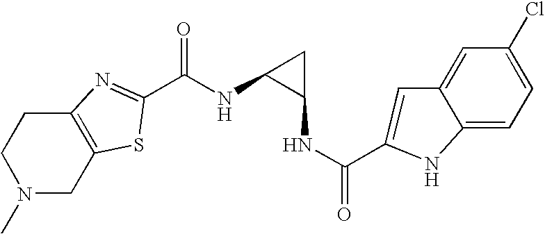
N1(C)CC2=C(CC1)N=C(C(NC1C(NC(=O)C3=CC4=CC(Cl)=CC=C4N3)C1)=O)S2
